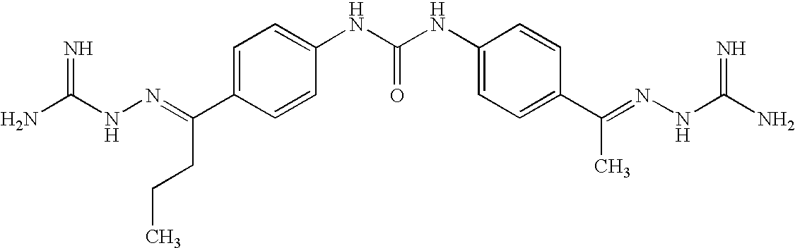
NC(NN=C(C1=CC=C(NC(NC2=CC=C(C(C)=NNC(=N)N)C=C2)=O)C=C1)CCC)=N
